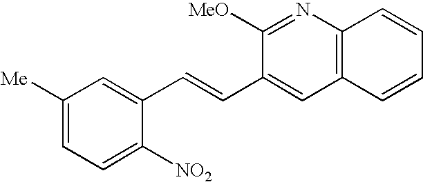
C1(C=CC2=CC3=C(N=C2[MeO])C=CC=C3)=CC([Me])=CC=C1[NO2]
